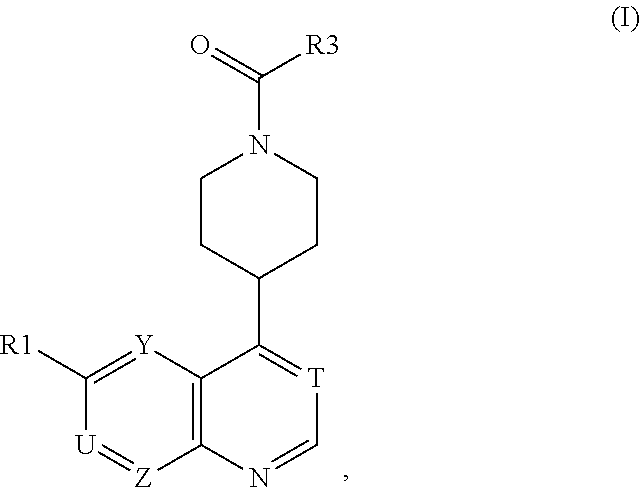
C12=C([Y]=C([R1])[U]=[Z]1)C(C1CCN(C(=O)[R3])CC1)=[T]C=N2
